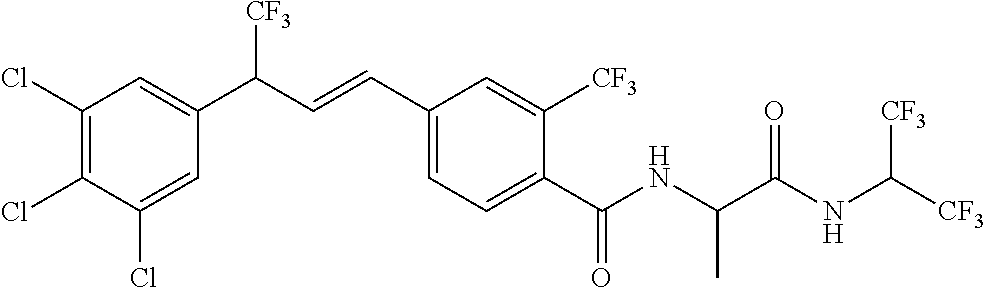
C1(Cl)=C(Cl)C(Cl)=CC(C(C=CC2=CC=C(C(NC(C(NC([CF3])[CF3])=O)C)=O)C([CF3])=C2)[CF3])=C1
